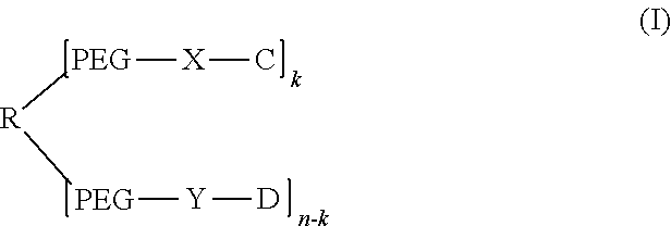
[R]([PEG][X]C)[PEG][Y][D]
